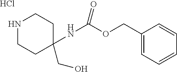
N1CCC(NC(OCC2=CC=CC=C2)=O)(CO)CC1.Cl
